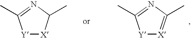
[Y]1[X]C(C)N=C1C.[Y]1[X]=C(C)N=C1C
